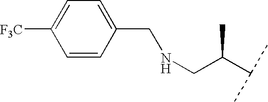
C1=CC(CNCC(C(C)C)C)=CC=C1[F3C]
